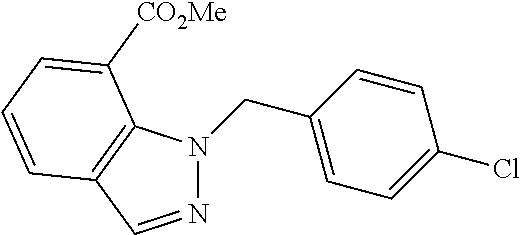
N1=CC2=C(N1CC1=CC=C(Cl)C=C1)C([CO2Me])=CC=C2
